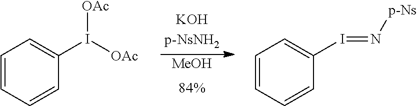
[MeOH].[84%].C1=CC=CC(I([OAc])[OAc])=C1.C1=CC=CC(I=N[p-Ns])=C1
